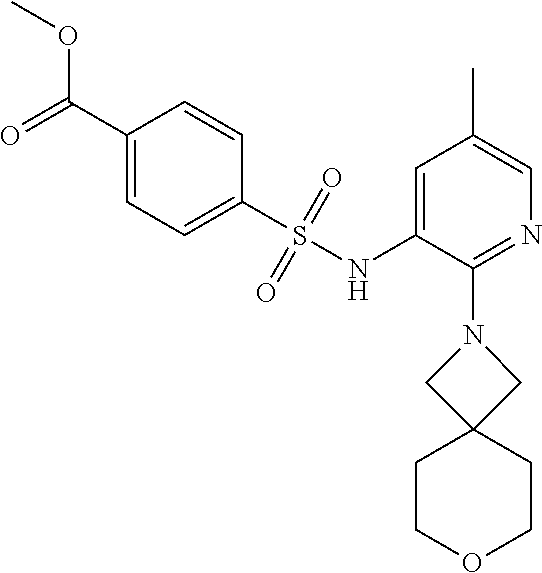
C1(C(=O)OC)=CC=C(S(NC2=CC(C)=CN=C2N2CC3(C2)CCOCC3)(=O)=O)C=C1
